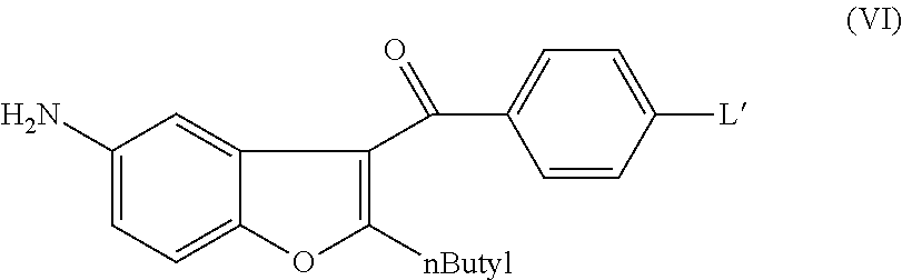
C1(N)=CC=C2C(=C1)C(C(=O)C1=CC=C([L])C=C1)=C([nButyl])O2
